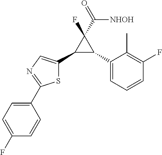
C1(C2C(C3=CN=C(C4=CC=C(F)C=C4)S3)C2(F)C([NHOH])=O)=CC=CC(F)=C1C
